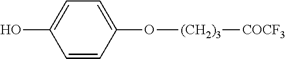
C1=CC(O[(CH2)3][COCF3])=CC=C1O
